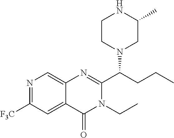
C1(C(N2CCNC(C)C2)CCC)=NC2=CN=C([F3C])C=C2C(=O)N1CC
